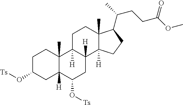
C1C(O[Ts])CC2([H])C(C)(C1)C1([H])C([H])(CC2O[Ts])C2([H])C(C)(CC1)C(C(C)CCC(OC)=O)CC2
